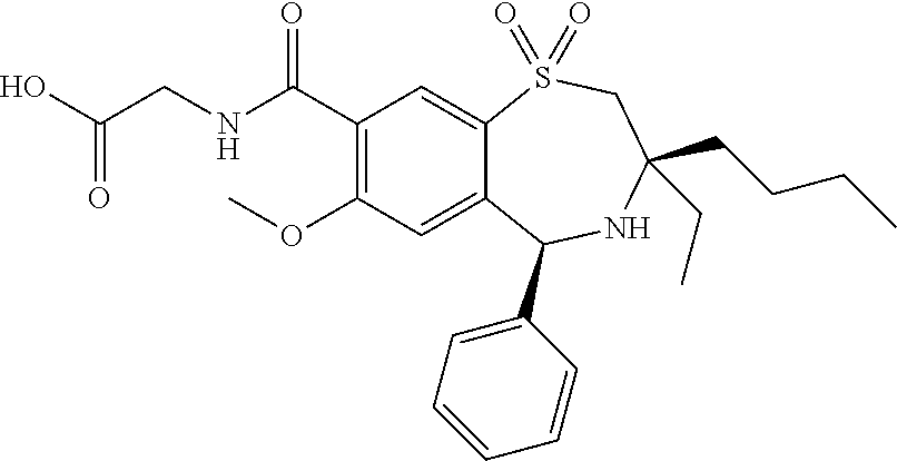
C1(C(NCC(O)=O)=O)=C(OC)C=C2C(=C1)S(=O)(=O)CC(CCCC)(CC)NC2C1=CC=CC=C1
